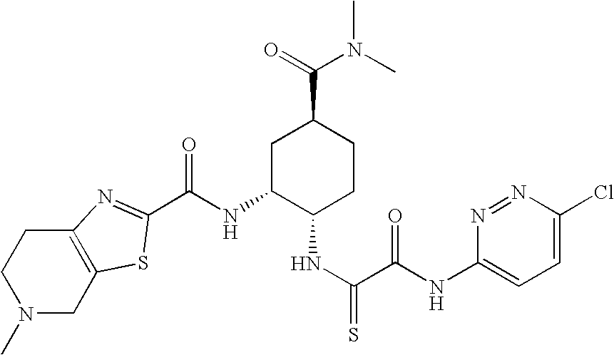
N1(C)CC2=C(CC1)N=C(C(NC1C(NC(=S)C(NC3=CC=C(Cl)N=N3)=O)CCC(C(=O)N(C)C)C1)=O)S2
